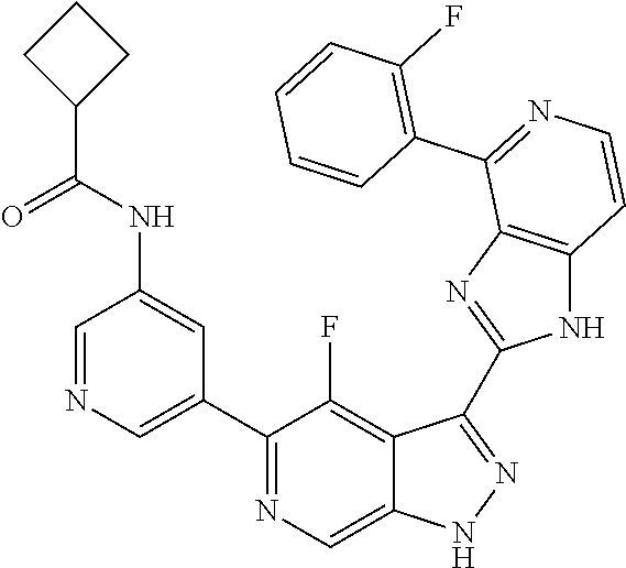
C1=NC=C(C2=NC=C3C(=C2F)C(C2=NC4=C(N2)C=CN=C4C2=C(F)C=CC=C2)=NN3)C=C1NC(=O)C1CCC1
